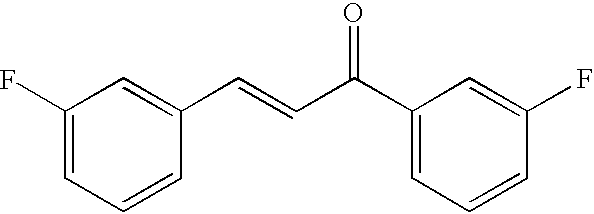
C1(F)=CC=CC(C=CC(C2=CC=CC(F)=C2)=O)=C1
